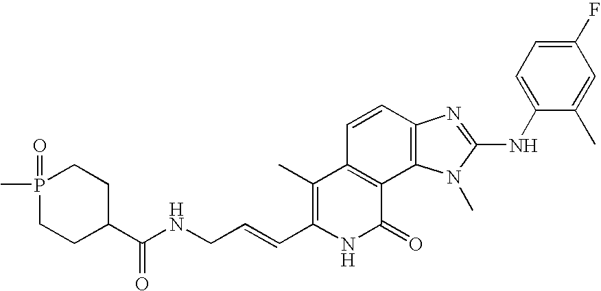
C1(C)=C(C=CCNC(C2CCP(C)(=O)CC2)=O)NC(=O)C2=C1C=CC1=C2N(C)C(NC2=CC=C(F)C=C2C)=N1
